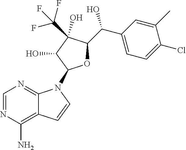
C1=NC(N)=C2C(=N1)N(C1OC(C(C3=CC=C(Cl)C(C)=C3)O)C(O)(C(F)(F)F)C1O)C=C2
